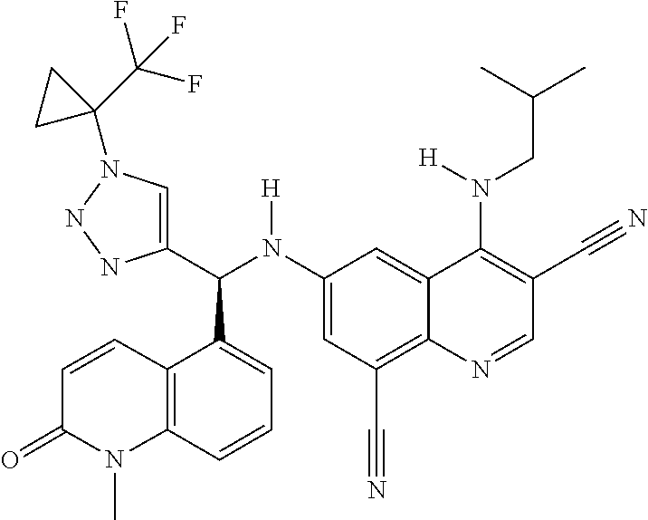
C1(N(C(C2=CN(C3(C(F)(F)F)CC3)NN2)C2=CC=CC3=C2C=CC(=O)N3C)[H])=CC(C#N)=C2C(=C1)C(N(CC(C)C)[H])=C(C#N)C=N2
